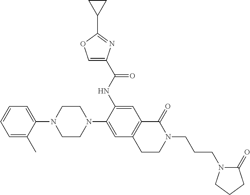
C1=C(C)C(N2CCN(C3=CC4=C(C=C3NC(C3=COC(C5CC5)=N3)=O)C(=O)N(CCCN3C(=O)CCC3)CC4)CC2)=CC=C1
